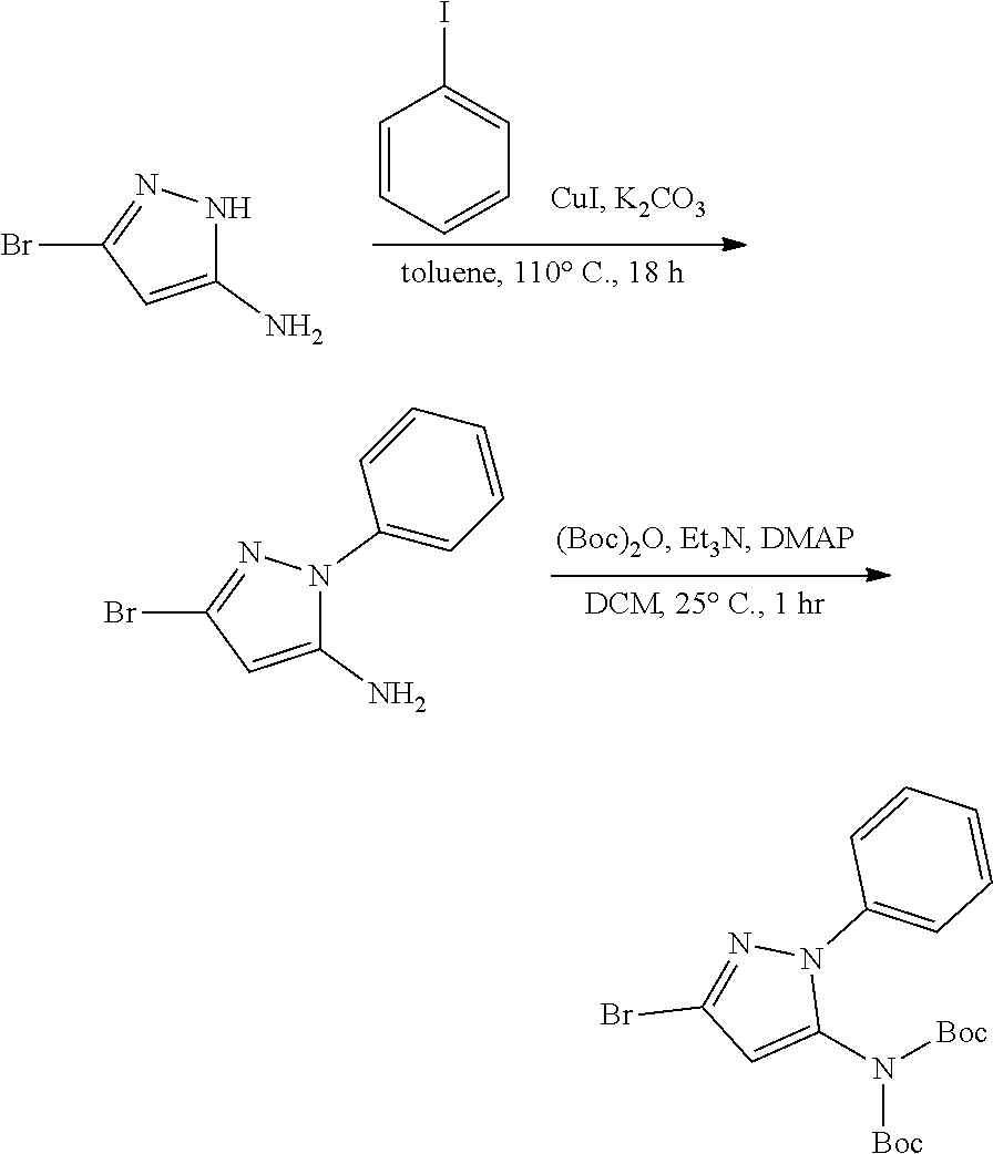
C1=CC=CC=C1I.C1(N)=CC(Br)=NN1.C1(N)=CC(Br)=NN1C1=CC=CC=C1.C1(N([Boc])[Boc])=CC(Br)=NN1C1=CC=CC=C1
